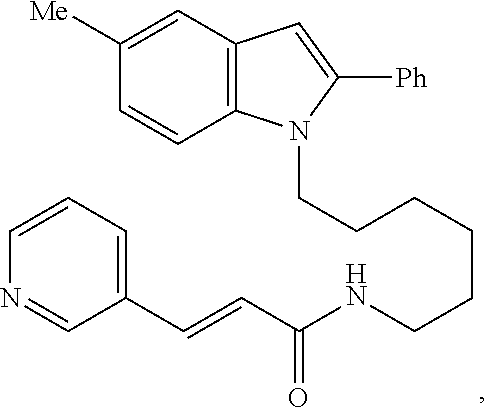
C12=C(C=C([Me])C=C1)C=C([Ph])N2CCCCCCNC(C=CC1=CC=CN=C1)=O
